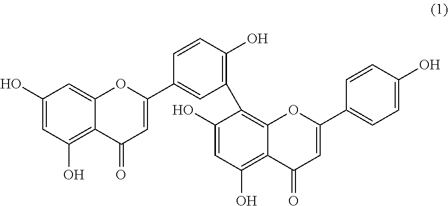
C1(O)=CC(O)=C2C(=C1)OC(C1=CC(C3=C4C(=C(O)C=C3O)C(=O)C=C(C3=CC=C(O)C=C3)O4)=C(O)C=C1)=CC2=O
